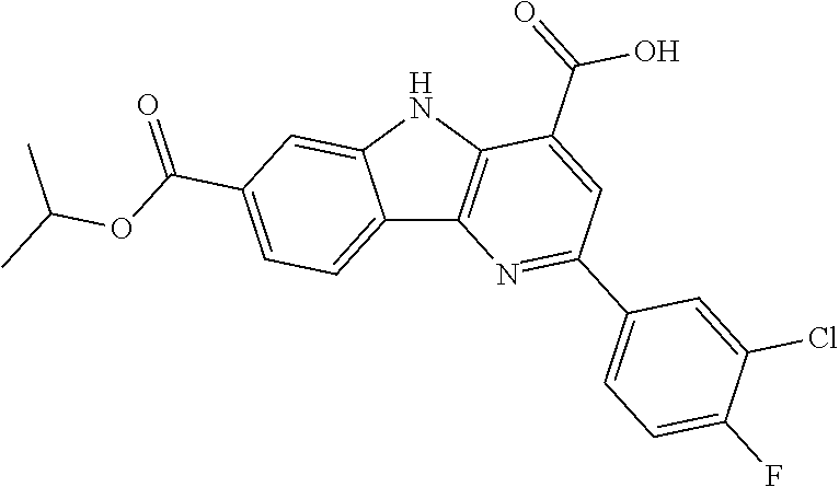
C12=CC=C(C(=O)OC(C)C)C=C1NC1=C2N=C(C2=CC=C(F)C(Cl)=C2)C=C1C(O)=O
